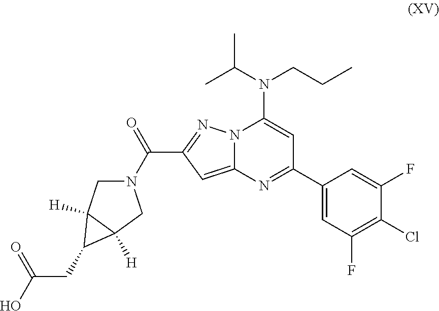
N12C(=CC(C(=O)N3CC4([H])C([H])(C3)C4CC(O)=O)=N1)N=C(C1=CC(F)=C(Cl)C(F)=C1)C=C2N(C(C)C)CCC
